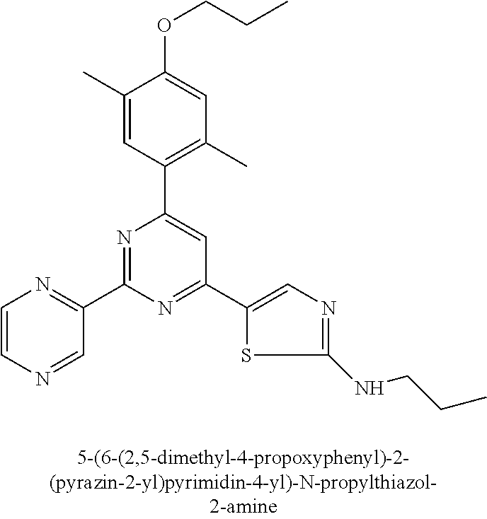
C1(C)=CC(C2=CC(C3=CN=C(NCCC)S3)=NC(C3=NC=CN=C3)=N2)=C(C)C=C1OCCC
